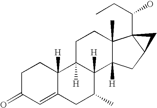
C1C(=O)C=C2C([H])(C1)C1([H])C([H])(C(C)C2)C2([H])C(C)(CC1)C1(C(O)CC)C(C2)C1
